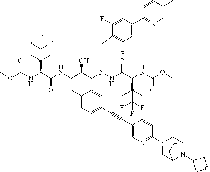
O(C(NC(C(NC(C(CN(NC(C(NC(OC)=O)C(C)(C)C(F)(F)F)=O)CC1=C(F)C=C(C2=NC=C(C)C=C2)C=C1F)O)CC1=CC=C(C#CC2=CN=C(N3CC4N(C5COC5)C(C3)CC4)C=C2)C=C1)=O)C(C)(C)C(F)(F)F)=O)C
